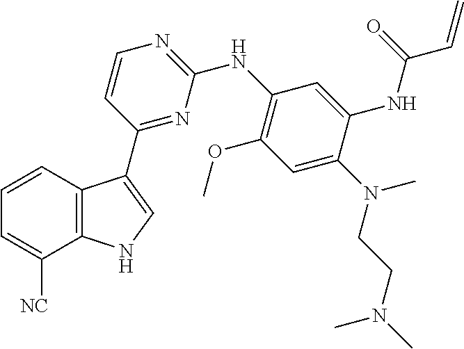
C1=C([NC])C2=C(C=C1)C(C1=NC(NC3=C(OC)C=C(N(CCN(C)C)C)C(NC(C=C)=O)=C3)=NC=C1)=CN2
